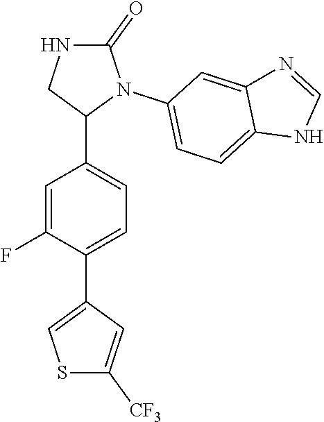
C1=C(F)C(C2=CSC([CF3])=C2)=CC=C1C1N(C2=CC=C3C(=C2)N=CN3)C(=O)NC1
